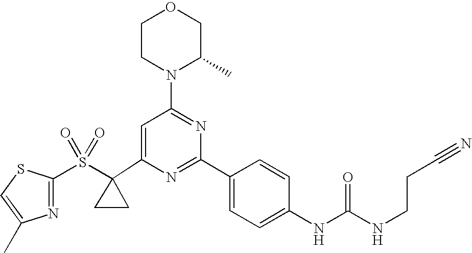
C1(C2(S(=O)(=O)C3=NC(C)=CS3)CC2)=CC(N2C(C)COCC2)=NC(C2=CC=C(NC(=O)NCCC#N)C=C2)=N1
